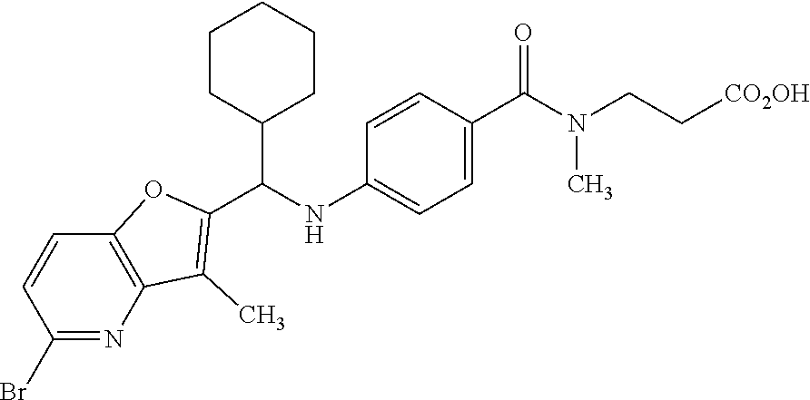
BrC1=NC2=C(C=C1)OC(C(NC1=CC=C(C(=O)N(CC[CO2OH])C)C=C1)C1CCCCC1)=C2C
